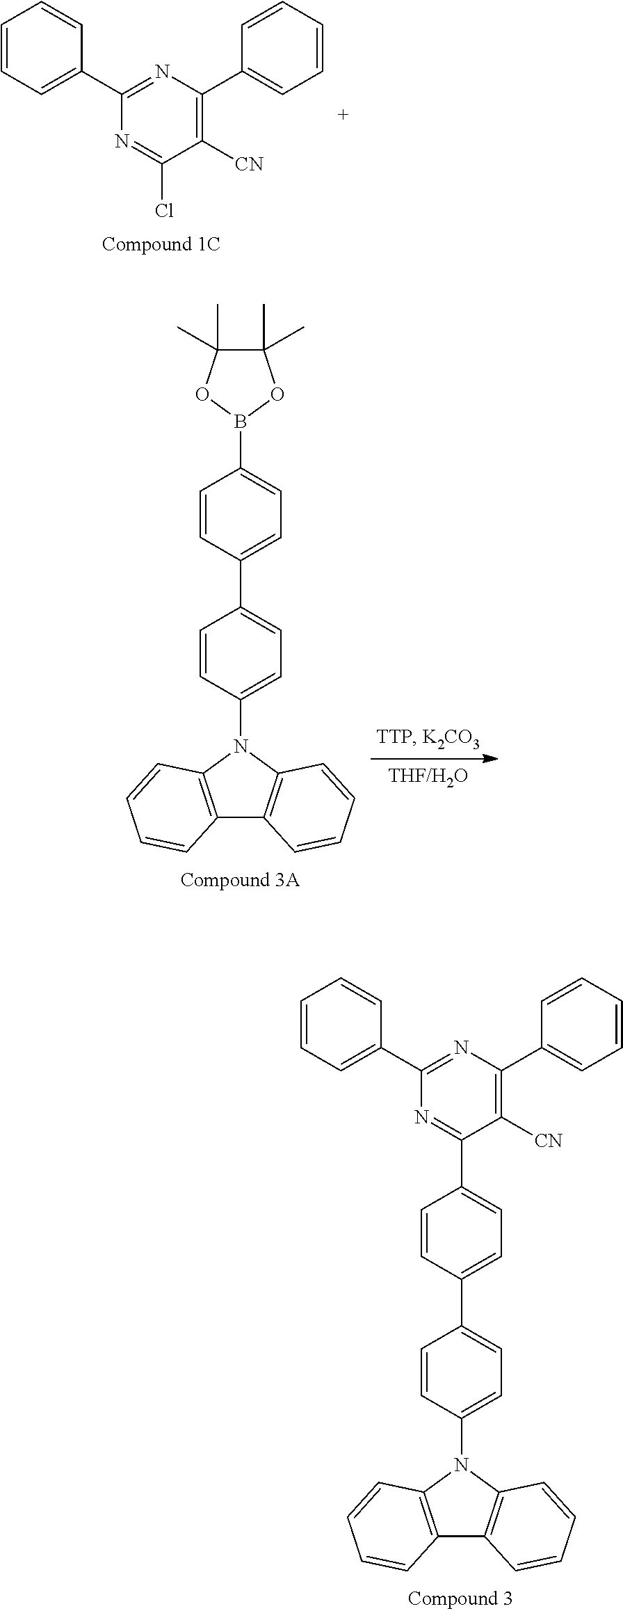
C1(C2=NC(C3=CC=CC=C3)=NC(C3=CC=CC=C3)=C2[CN])=CC=C(C2=CC=C(N3C4=C(C5=C3C=CC=C5)C=CC=C4)C=C2)C=C1.C1=CC=C(C2=NC(C3=CC=CC=C3)=C([CN])C(Cl)=N2)C=C1.C1(C)(C)C(C)(C)OB(C2=CC=C(C3=CC=C(N4C5=C(C6=C4C=CC=C6)C=CC=C5)C=C3)C=C2)O1
